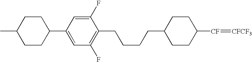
C(CCC1CCC([CF]=[CFCF3])CC1)CC1=C(F)C=C(C2CCC(C)CC2)C=C1F
